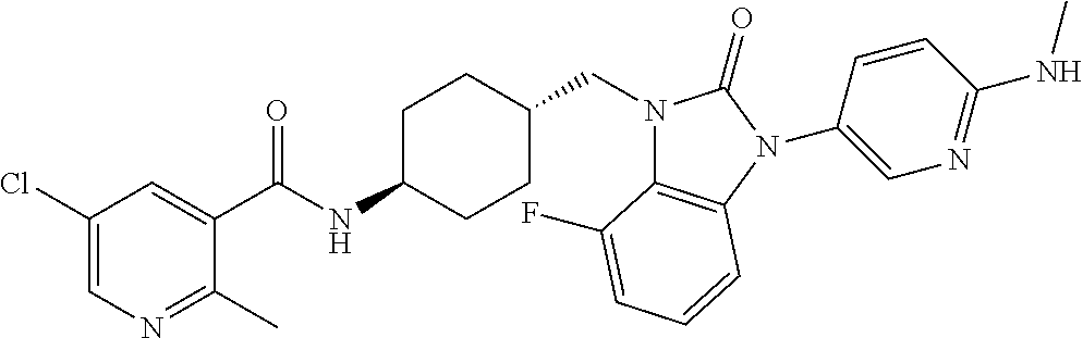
C1(Cl)=CN=C(C)C(C(NC2CCC(CN3C4=C(N(C5=CN=C(NC)C=C5)C3=O)C=CC=C4F)CC2)=O)=C1
